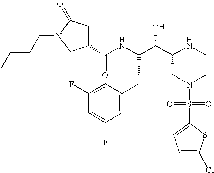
C1(C(NC(C(C2CN(S(=O)(=O)C3=CC=C(Cl)S3)CCN2)O)CC2=CC(F)=CC(F)=C2)=O)CC(=O)N(CCCC)C1
